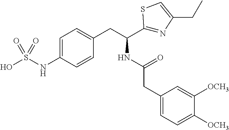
OS(NC1=CC=C(CC(C2=NC(CC)=CS2)NC(CC2=CC=C([OCH3])C([OCH3])=C2)=O)C=C1)(=O)=O
